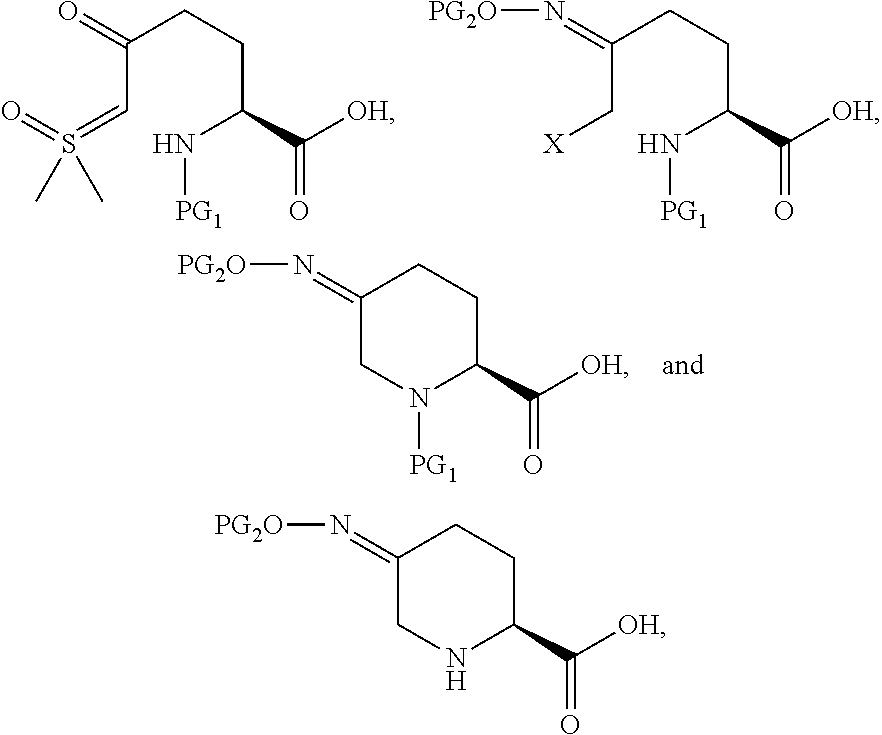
C(C=S(=O)(C)C)(CCC(N[PG1])C([OH])=O)=O.C(C[X])(CCC(N[PG1])C([OH])=O)=N[PG2O].C1(=N[PG2O])CN([PG1])C(C([OH])=O)CC1.C1(=N[PG2O])CNC(C([OH])=O)CC1
